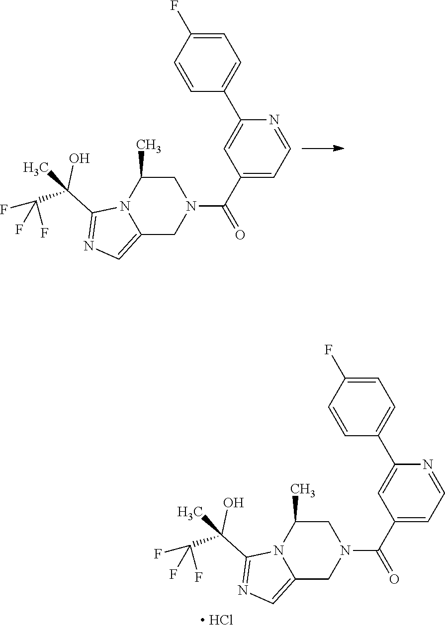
C12=CN=C(C(C(F)(F)F)(O)C)N1C(C)CN(C(=O)C1=CC=NC(C3=CC=C(F)C=C3)=C1)C2.C12=CN=C(C(C(F)(F)F)(O)C)N1C(C)CN(C(=O)C1=CC=NC(C3=CC=C(F)C=C3)=C1)C2.[ HCl]
